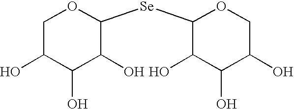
C1C(O)C(O)C(O)C([Se]C2C(O)C(O)C(O)CO2)O1
